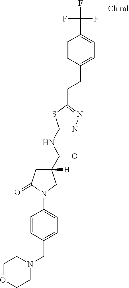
C1OCCN(CC2=CC=C(N3C(=O)CC(C(NC4=NN=C(CCC5=CC=C(C(F)(F)F)C=C5)S4)=O)([H])C3)C=C2)C1
